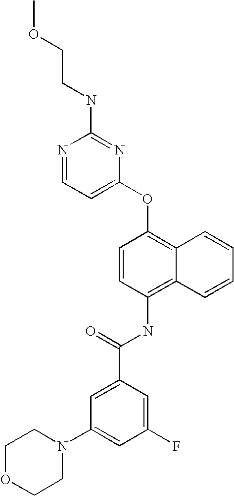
N1=CC=C(OC2=C3C(=C(NC(C4=CC(N5CCOCC5)=CC(F)=C4)=O)C=C2)C=CC=C3)N=C1NCCOC
